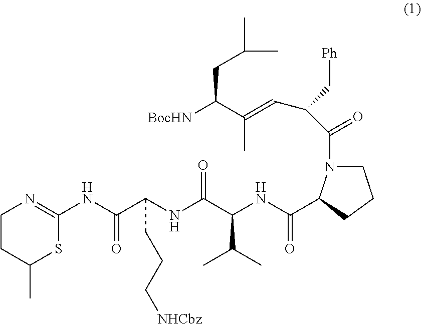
C1CC(C)SC(NC(C(NC(C(NC(C2N(C(=O)C(C=C(C([BocHN])CC(C)C)C)C[Ph])CCC2)=O)C(C)C)=O)CCC[NHCbz])=O)=N1
